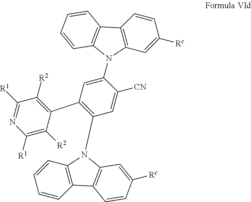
C1=CC2=C(C=C1)N(C1=CC(C3=C([R2])C([R1])=NC([R1])=C3[R2])=C(N3C4=C(C=CC=C4)C4=C3C=C([Rc])C=C4)C=C1[CN])C1=C2C=CC([Rc])=C1
